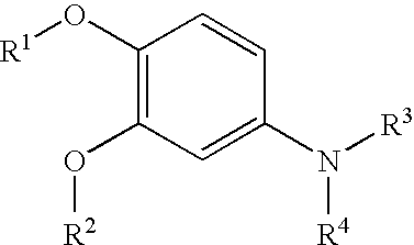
C1(O[R1])=C(O[R2])C=C(N([R4])[R3])C=C1
